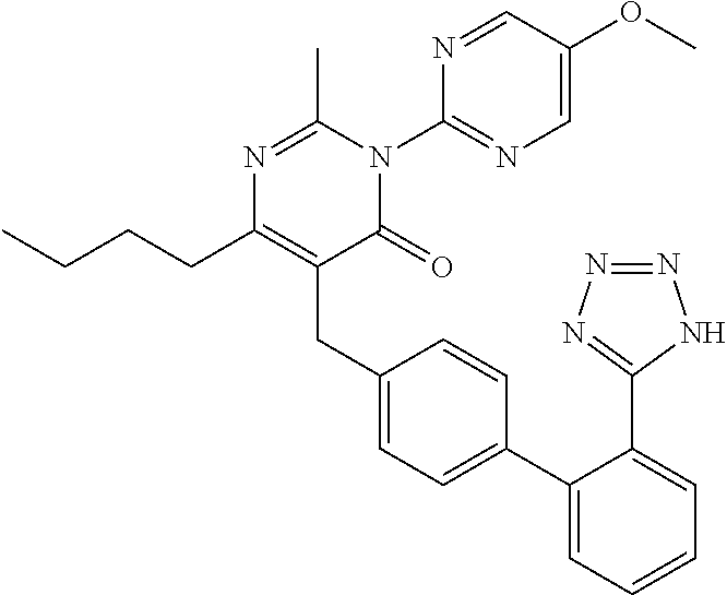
CCCCC1=C(CC2=CC=C(C3=CC=CC=C3C3=NN=NN3)C=C2)C(=O)N(C2=NC=C(OC)C=N2)C(C)=N1
